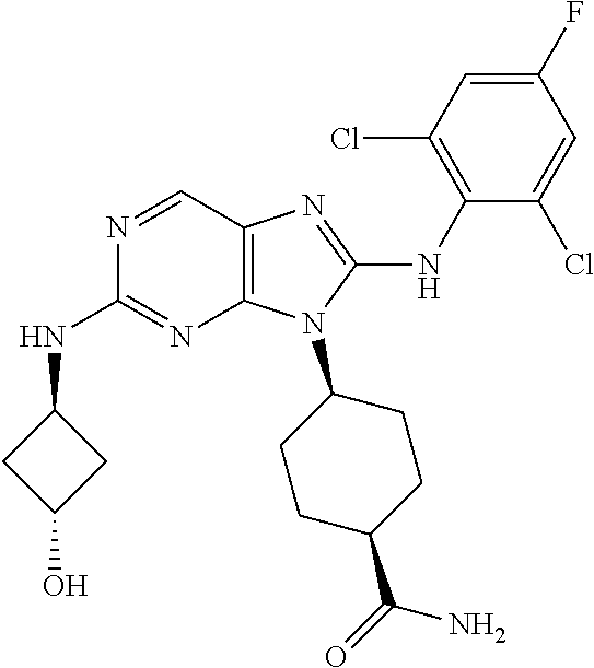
N1=CC2=C(N=C1NC1CC(O)C1)N(C1CCC(C(=O)N)CC1)C(NC1=C(Cl)C=C(F)C=C1Cl)=N2
